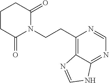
C1CC(=O)N(CCC2=C3C(=NC=N2)NC=N3)C(=O)C1
